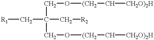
C(CO[(CH2]C[CH2O)2H])(CO[(CH2]C[CH2O)2H])(C[R2])C[R1]
